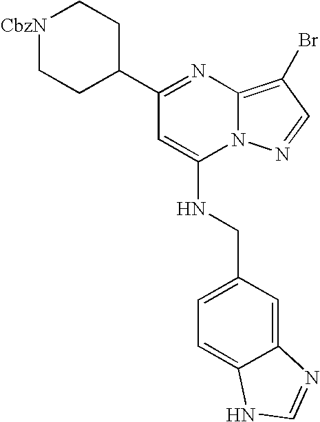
[CbzN]1CCC(C2=NC3=C(Br)C=NN3C(NCC3=CC=C4C(=C3)N=CN4)=C2)CC1
